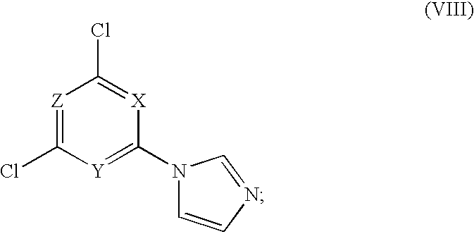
[Z]1=C(Cl)[Y]=C(N2C=CN=C2)[X]=C1Cl
